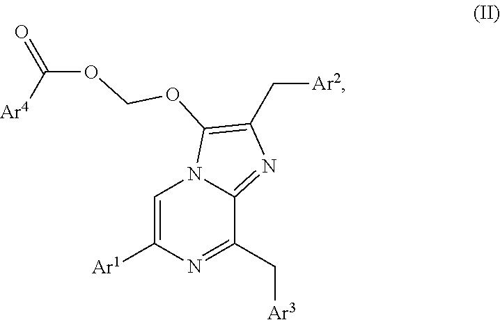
C1=C([Ar1])N=C(C[Ar3])C2=NC(C[Ar2])=C(OCOC(=O)[Ar4])N12
